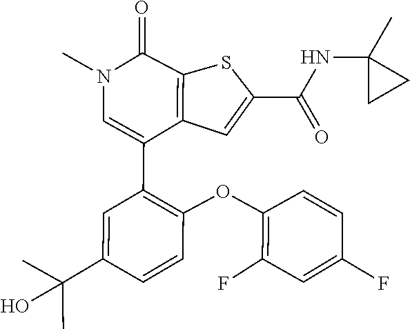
C1(F)=C(OC2=C(C3=CN(C)C(=O)C4=C3C=C(C(NC3(C)CC3)=O)S4)C=C(C(C)(C)O)C=C2)C=CC(F)=C1
